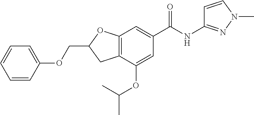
C1=CC(OCC2CC3=C(O2)C=C(C(NC2=NN(C)C=C2)=O)C=C3OC(C)C)=CC=C1
